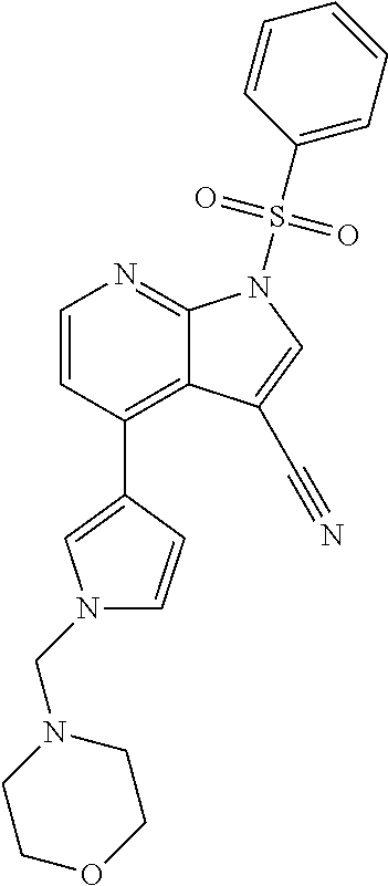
C1=CC(C2=CN(CN3CCOCC3)C=C2)=C2C(=N1)N(S(C1=CC=CC=C1)(=O)=O)C=C2C#N
